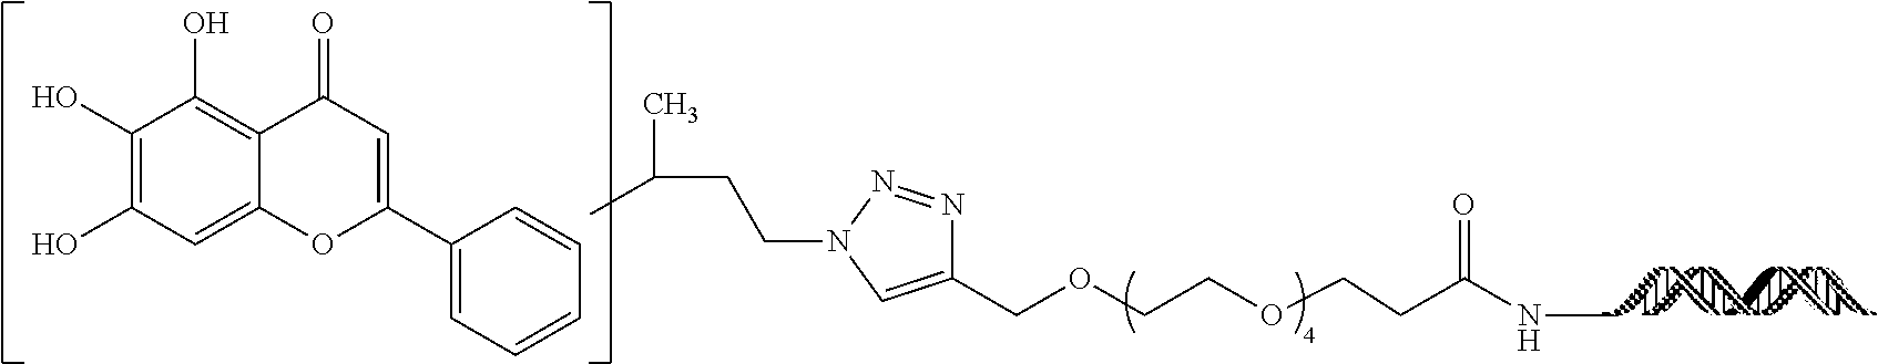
C1(COCCOCCC(NC)=O)=CN(CCC(C)C)N=N1.C1(O)=C(O)C=C2C(=C1O)C(=O)C=C(C1=CC=CC=C1)O2
